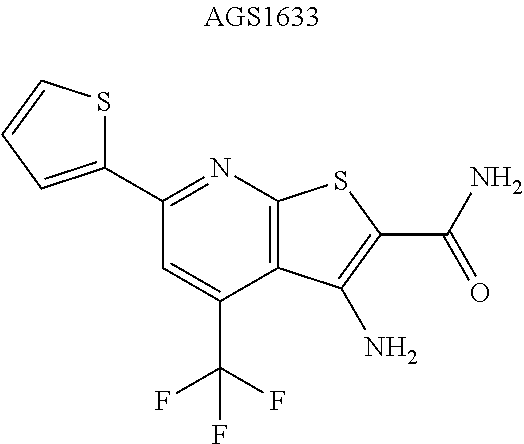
C1=C(C(F)(F)F)C2=C(N=C1C1=CC=CS1)SC(C(N)=O)=C2N
